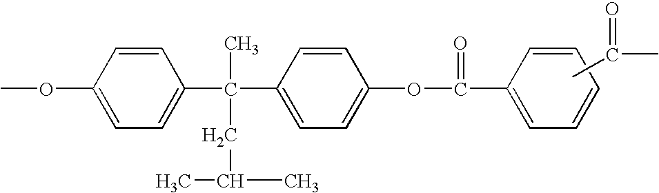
COC1=CC=C(C(C2=CC=C(OC(=O)C3=CC=CC=C3)C=C2)(CC(C)C)C)C=C1.CC(=O)C
